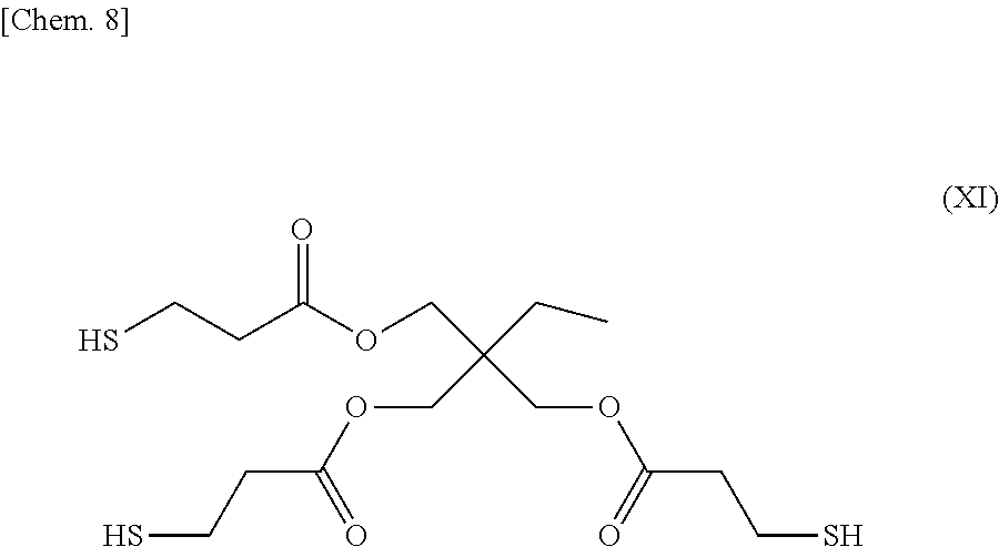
SCCC(OCC(COC(=O)CCS)(CC)COC(=O)CCS)=O
